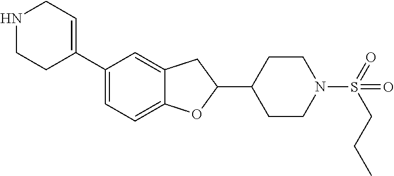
C1(C2=CCNCC2)=CC=C2C(=C1)CC(C1CCN(S(=O)(CCC)=O)CC1)O2
